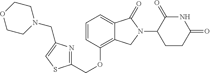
C1=CC=C2C(=C1OCC1=NC(CN3CCOCC3)=CS1)CN(C1CCC(=O)NC1=O)C2=O
